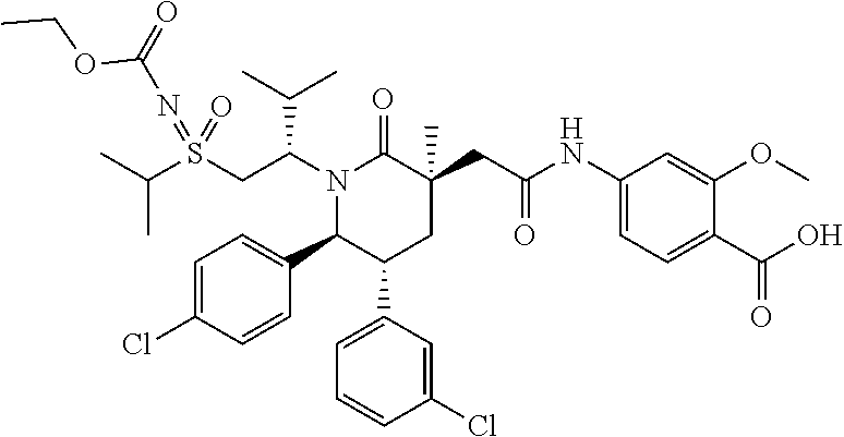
S(CC(N1C(=O)C(CC(=O)NC2=CC=C(C(O)=O)C(OC)=C2)(C)CC(C2=CC=CC(Cl)=C2)C1C1=CC=C(Cl)C=C1)C(C)C)(=NC(=O)OCC)(=O)C(C)C
